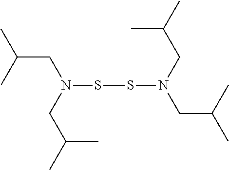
N(SSN(CC(C)C)CC(C)C)(CC(C)C)CC(C)C
